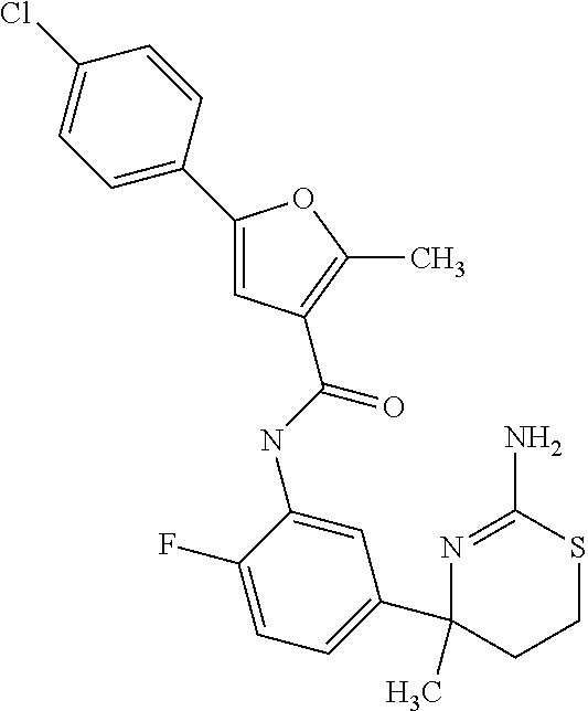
C1(C2=CC=C(F)C(NC(=O)C3=C(C)OC(C4=CC=C(Cl)C=C4)=C3)=C2)(C)CCSC(N)=N1
